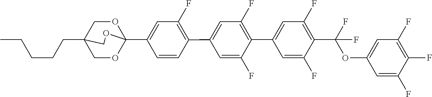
C(CCC12COC(C3=CC(F)=C(C4=CC(F)=C(C5=CC(F)=C(C(OC6=CC(F)=C(F)C(F)=C6)(F)F)C(F)=C5)C(F)=C4)C=C3)(OC1)OC2)CC
